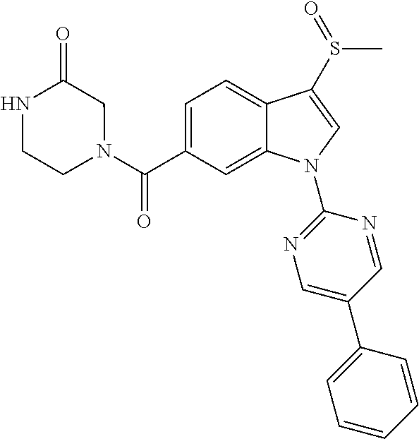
C(C1=CC=C2C(=C1)N(C1=NC=C(C3=CC=CC=C3)C=N1)C=C2S(=O)C)(=O)N1CC(=O)NCC1
